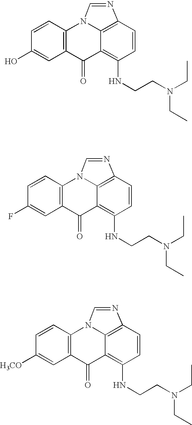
C12=C(NCCN(CC)CC)C=CC3=C1N(C1=C(C2=O)C=C(O)C=C1)C=N3.C12=C(NCCN(CC)CC)C=CC3=C1N(C1=C(C2=O)C=C(F)C=C1)C=N3.C12=C(NCCN(CC)CC)C=CC3=C1N(C1=C(C2=O)C=C([H3CO])C=C1)C=N3
